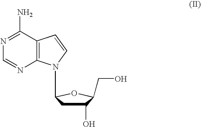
C12=C(N=CN=C1N)N(C1CC(O)C(CO)O1)C=C2
